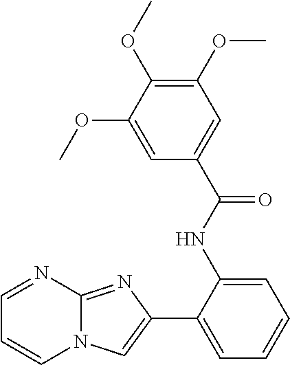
C1(NC(C2=CC(OC)=C(OC)C(OC)=C2)=O)=CC=CC=C1C1=CN2C(=N1)N=CC=C2
